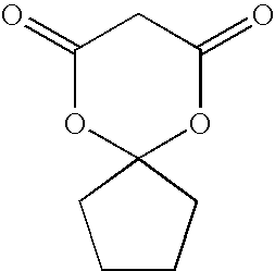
C1(=O)OC2(OC(=O)C1)CCCC2
